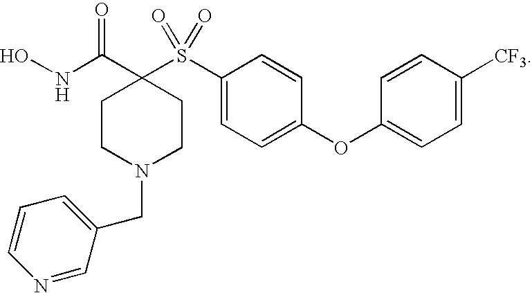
N(C(C1(S(C2=CC=C(OC3=CC=C([CF3])C=C3)C=C2)(=O)=O)CCN(CC2=CC=CN=C2)CC1)=O)O
